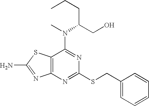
C12=C(N=C(SCC3=CC=CC=C3)N=C1N(C)C(CCC)CO)N=C(N)S2
